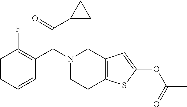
C(C(C1=C(F)C=CC=C1)N1CCC2=C(C1)C=C(OC(=O)C)S2)(C1CC1)=O
